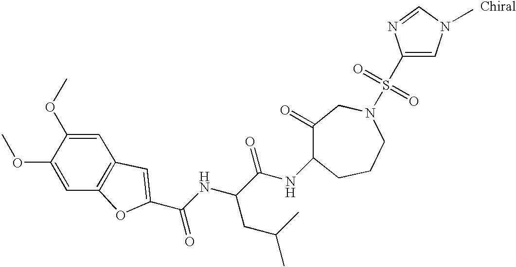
C1=C(OC)C(OC)=CC2=C1C=C(C(NC(C(NC1C(=O)CN(S(=O)(=O)C3=CN(C)C=N3)CCC1)=O)CC(C)C)=O)O2
